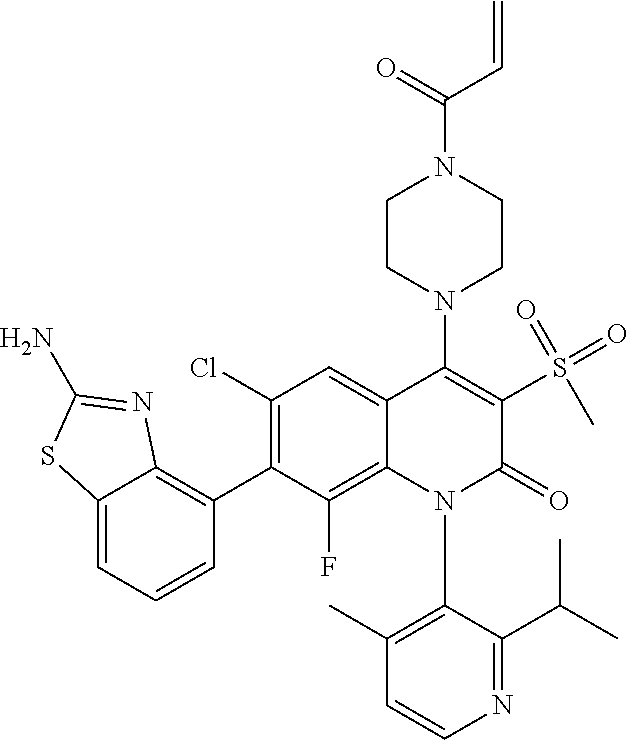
C1=CN=C(C(C)C)C(N2C(=O)C(S(=O)(=O)C)=C(N3CCN(C(C=C)=O)CC3)C3=CC(Cl)=C(C4=C5C(=CC=C4)SC(N)=N5)C(F)=C23)=C1C
